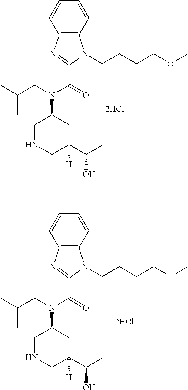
C12=C(C=CC=C1)N(CCCCOC)C(C(N(C1CNCC(C(O)C)([H])C1)CC(C)C)=O)=N2.C12=C(C=CC=C1)N(CCCCOC)C(C(N(C1CNCC(C(O)C)([H])C1)CC(C)C)=O)=N2
